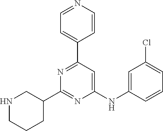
C1(NC2=CC(Cl)=CC=C2)=CC(C2=CC=NC=C2)=NC(C2CNCCC2)=N1
